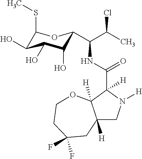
C12([H])CN([H])C(C(NC(C(C)Cl)C3C(O)C(O)C(O)C(SC)O3)=O)([H])C1([H])OCCC(F)(F)C2
